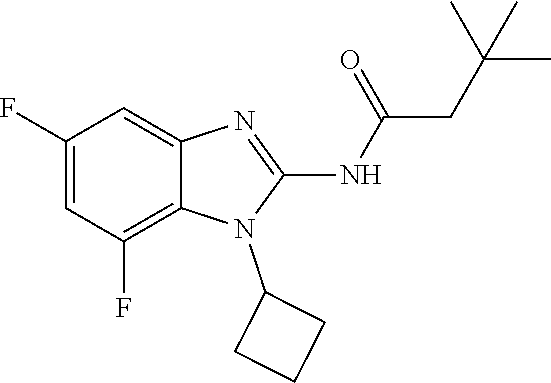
C1(F)=CC(F)=C2C(=C1)N=C(NC(=O)CC(C)(C)C)N2C1CCC1
